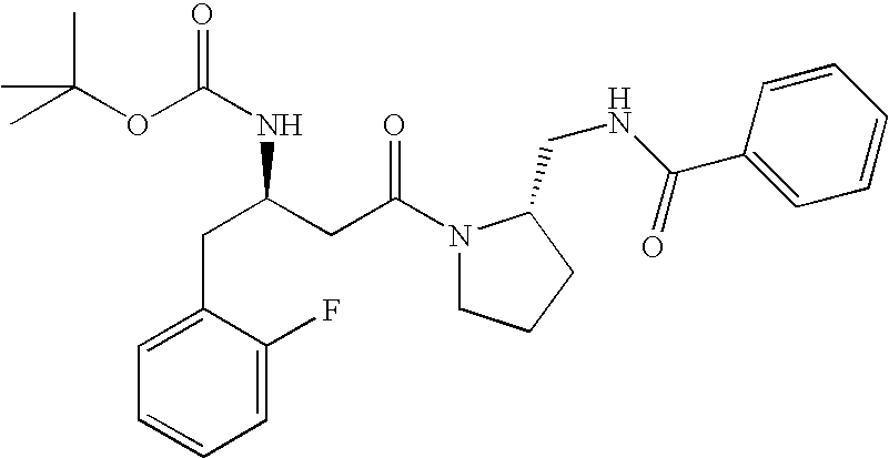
C1=C(CC(NC(=O)OC(C)(C)C)CC(N2CCCC2CNC(C2=CC=CC=C2)=O)=O)C(F)=CC=C1
